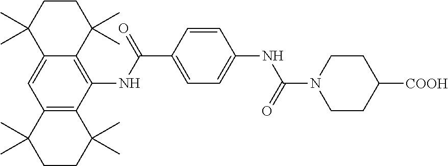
C12=CC3=C(C(NC(C4=CC=C(NC(N5CCC([COOH])CC5)=O)C=C4)=O)=C1C(C)(C)CCC2(C)C)C(C)(C)CCC3(C)C
